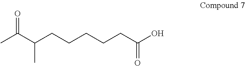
CC(C(CCCCCC(O)=O)C)=O
